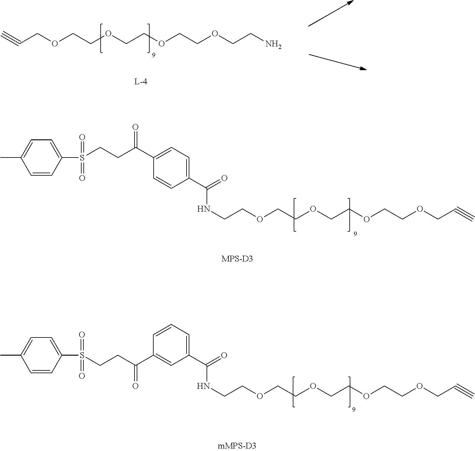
C#CCOCCOCCOCCOCCN.C1=CC(S(=O)(=O)CCC(=O)C2=CC=C(C(=O)NCCOCCOCCOCCOCC#C)C=C2)=CC=C1C.[MPS-D3].C1=CC(S(=O)(=O)CCC(C2=CC(C(=O)NCCOCCOCCOCCOCC#C)=CC=C2)=O)=CC=C1C
